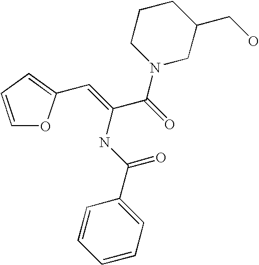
C1=CC=CC=C1C(NC(=CC1=CC=CO1)C(=O)N1CC(CO)CCC1)=O
